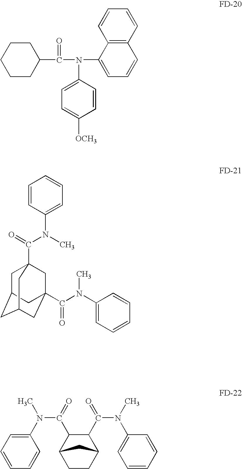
C(C1CCCCC1)(=O)N(C1=CC=CC2=C1C=CC=C2)C1=CC=C([OCH3])C=C1.C1=CC(N(C)C(=O)C23CC4CC(CC(C(N(C5=CC=CC=C5)C)=O)(C2)C4)C3)=CC=C1.C1(N(C(=O)C2C(C(N(C3=CC=CC=C3)C)=O)C3CCC2C3)C)=CC=CC=C1
